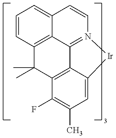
C12=C3C(C)(C)C4=C5C1=N(C=CC2=CC=C3)[Ir]C5=CC(C)=C4F
